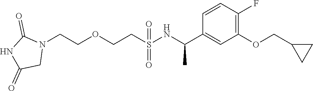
N1(CCOCCS(NC(C2=CC(OCC3CC3)=C(F)C=C2)C)(=O)=O)C(=O)NC(=O)C1
